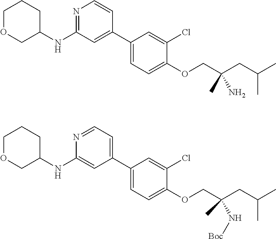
C1(C2=CC=NC(NC3CCCOC3)=C2)=CC=C(OCC(CC(C)C)(N[Boc])C)C(Cl)=C1.C1(C2=CC(NC3CCCOC3)=NC=C2)=CC=C(OCC(CC(C)C)(N)C)C(Cl)=C1
